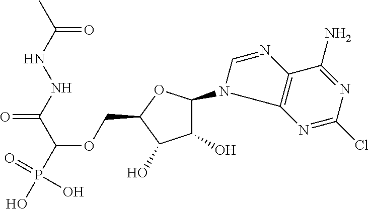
C(OCC1C(O)C(O)C(N2C3=C(C(N)=NC(Cl)=N3)N=C2)O1)(C(=O)NNC(=O)C)P(O)(=O)O
